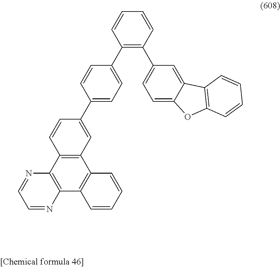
C12=C(C3=C(C4=C1C=CC=C4)N=CC=N3)C=CC(C1=CC=C(C3=C(C4=CC=C5C(=C4)C4=C(O5)C=CC=C4)C=CC=C3)C=C1)=C2
